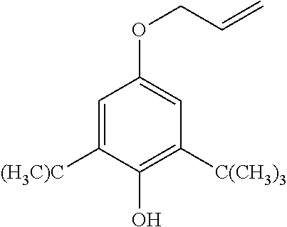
C1=C([(H3C)C])C(O)=C([C(CH3)3])C=C1OCC=C
